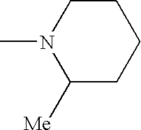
C1CN(C)C([Me])CC1
